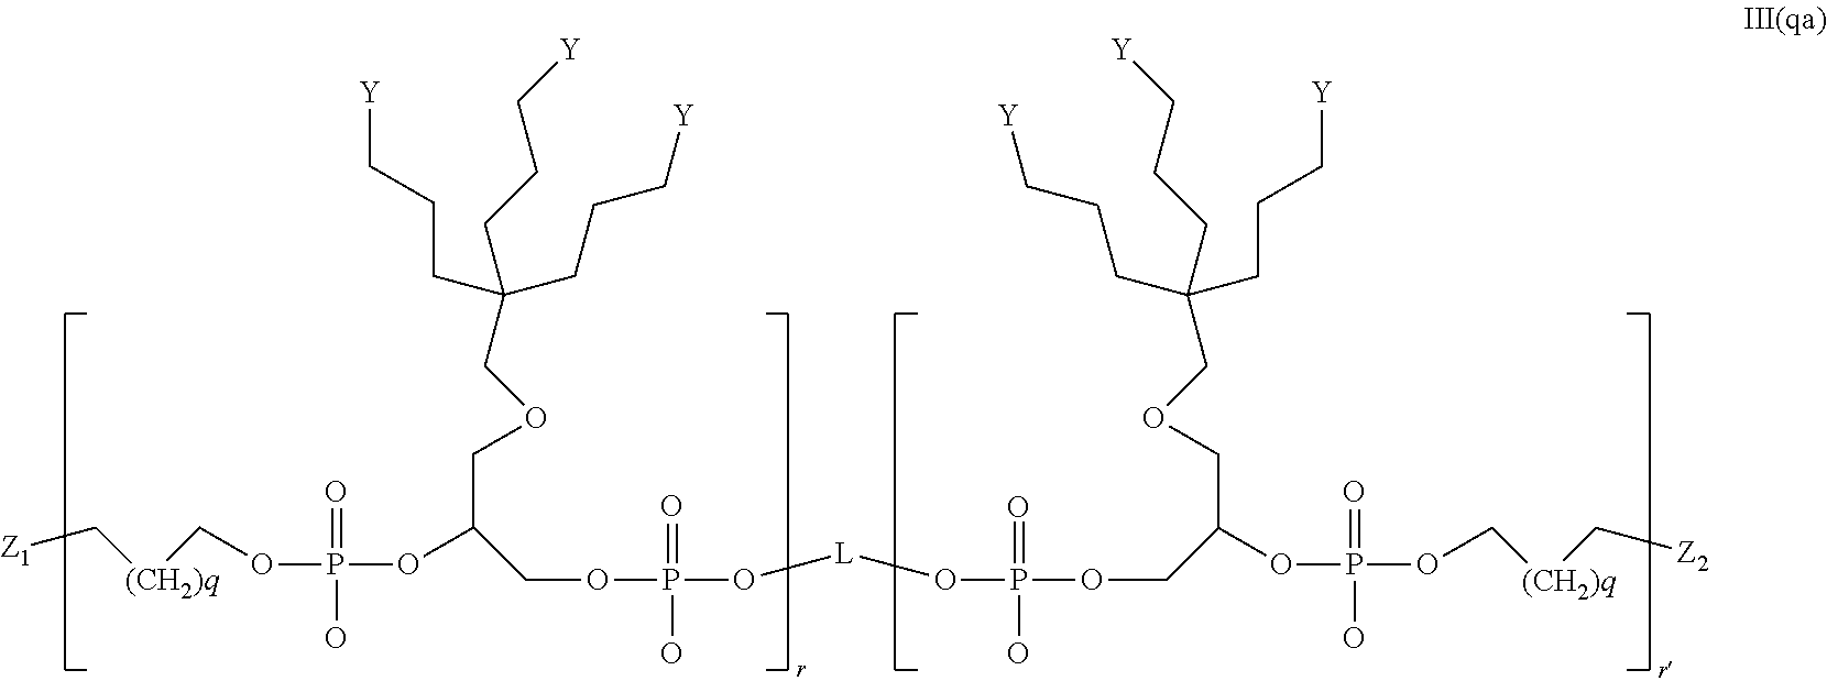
C(CCC[Y])(CCC[Y])(CCC[Y])COCC(COP(O[L]OP(O)(=O)OCC(OP(=O)(O)OC[(CH2)q]C[Z1])COCC(CCC[Y])(CCC[Y])CCC[Y])(O)=O)OP(O)(OC[(CH2)q]C[Z2])=O
